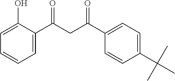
C1=C(O)C(C(CC(C2=CC=C(C(C)(C)C)C=C2)=O)=O)=CC=C1
